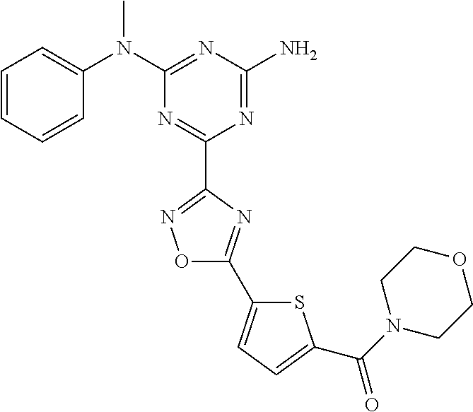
C1=CC=CC(N(C2=NC(N)=NC(C3=NOC(C4=CC=C(C(N5CCOCC5)=O)S4)=N3)=N2)C)=C1
